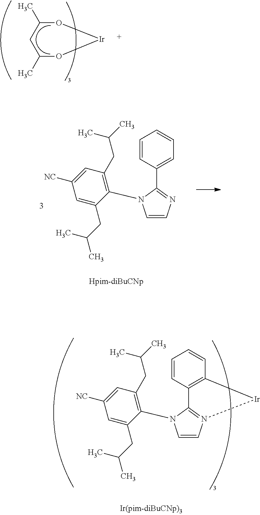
C1(C)O[Ir]OC(C)C1.C1=CN=C(C2=CC=CC=C2)N1C1=C(CC(C)C)C=C([NC])C=C1CC(C)C.[Ir]1N2=C(N(C3=C(CC(C)C)C=C([NC])C=C3CC(C)C)C=C2)C2=C1C=CC=C2
